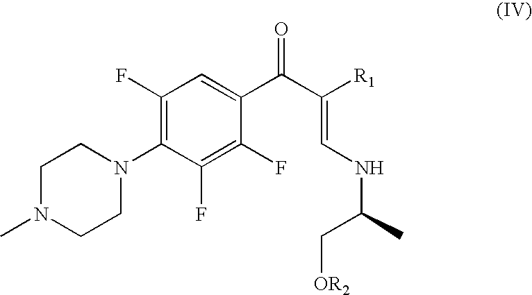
C1N(C)CCN(C2=C(F)C=C(C(C([R1])=CNC(C)C[OR2])=O)C(F)=C2F)C1
